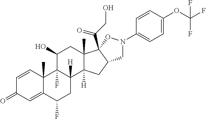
C1=CC2(C)C(=CC1=O)C(F)CC1([H])C2(F)C(O)CC2(C)C1([H])CC1C2(C(CO)=O)ON(C2=CC=C(OC(F)(F)F)C=C2)C1
